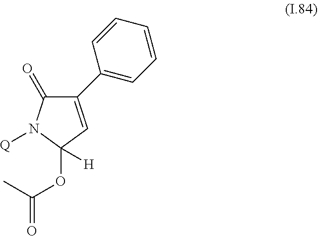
C1(=O)N([Q])C(OC(C)=O)([H])C=C1C1=CC=CC=C1
